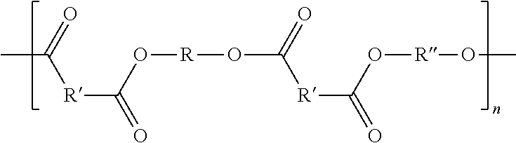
CC([R]C(O[R]OC([R]C(O[R]OC)=O)=O)=O)=O
